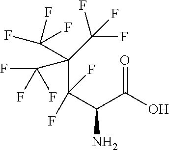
C(C(C(N)C(=O)O)(F)F)(C(F)(F)F)(C(F)(F)F)C(F)(F)F
